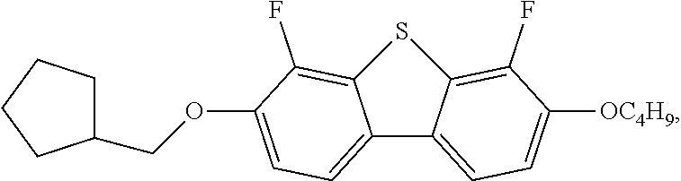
C12=CC=C(OCC3CCCC3)C(F)=C1SC1=C(F)C([OC4H9])=CC=C21
